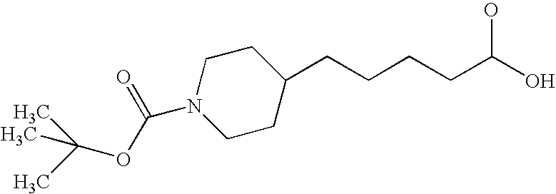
C1CC(CCCCC(O)O)CCN1C(OC(C)(C)C)=O
